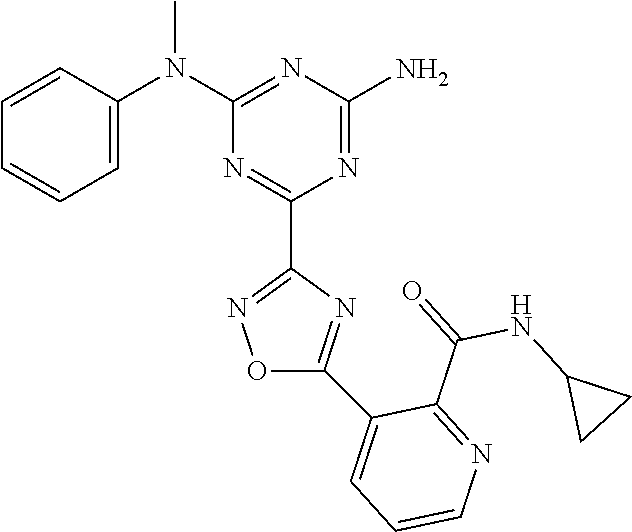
C1=CC(N(C2=NC(N)=NC(C3=NOC(C4=CC=CN=C4C(=O)NC4CC4)=N3)=N2)C)=CC=C1
